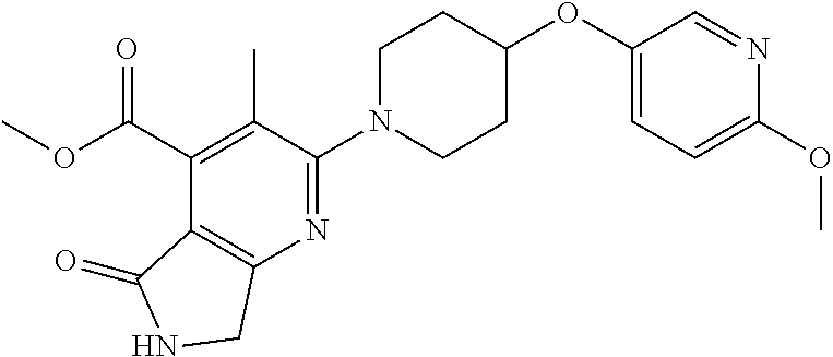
C1(OC2CCN(C3=NC4=C(C(C(=O)OC)=C3C)C(=O)NC4)CC2)=CC=C(OC)N=C1
